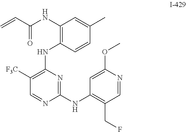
C1([F3C])=C(NC2=C(NC(C=C)=O)C=C(C)C=C2)N=C(NC2=C(CF)C=NC(OC)=C2)N=C1
